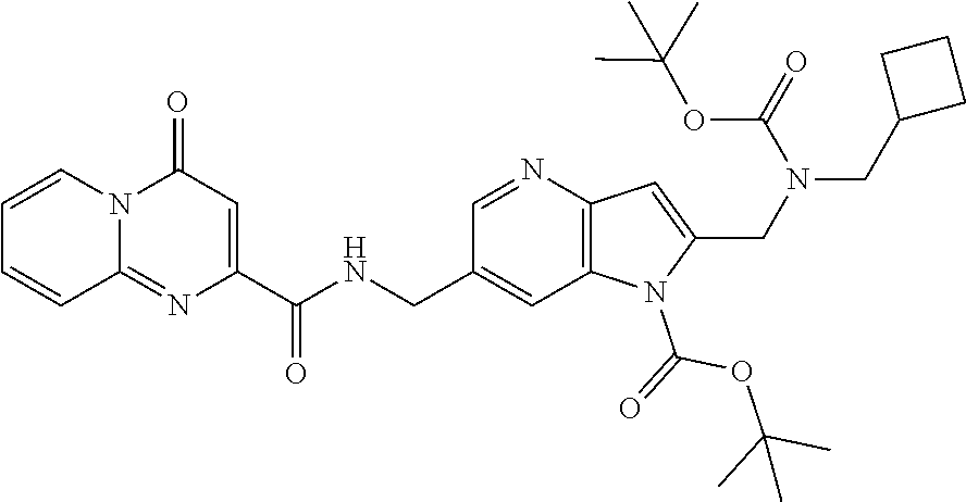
C(C1=CC2=C(N=C1)C=C(CN(CC1CCC1)C(=O)OC(C)(C)C)N2C(=O)OC(C)(C)C)NC(C1=CC(=O)N2C(=N1)C=CC=C2)=O
